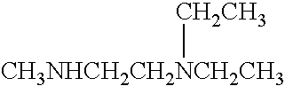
[CH3NHCH2CH2NCH2CH3][CH2CH3]
